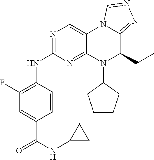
C1=CC(NC2=NC=C3C(=N2)N(C2CCCC2)C(CC)C2=NN=CN32)=C(F)C=C1C(NC1CC1)=O
